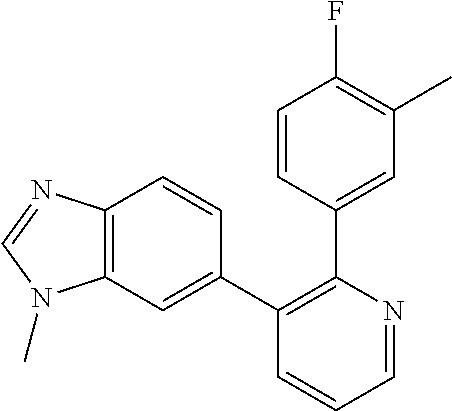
C12=C(C=C(C3=C(C4=CC(C)=C(F)C=C4)N=CC=C3)C=C1)N(C)C=N2
